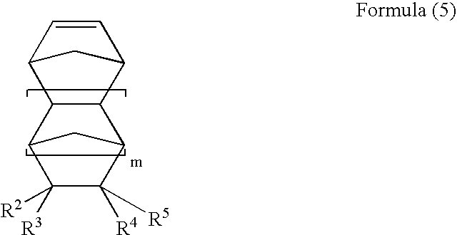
C1=CC2CC1C1C2C2CC1C([R3])([R2])C2([R4])[R5]
